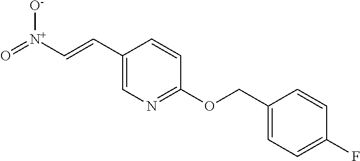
C1(C=C[N+](=O)[O-])=CN=C(OCC2=CC=C(F)C=C2)C=C1
